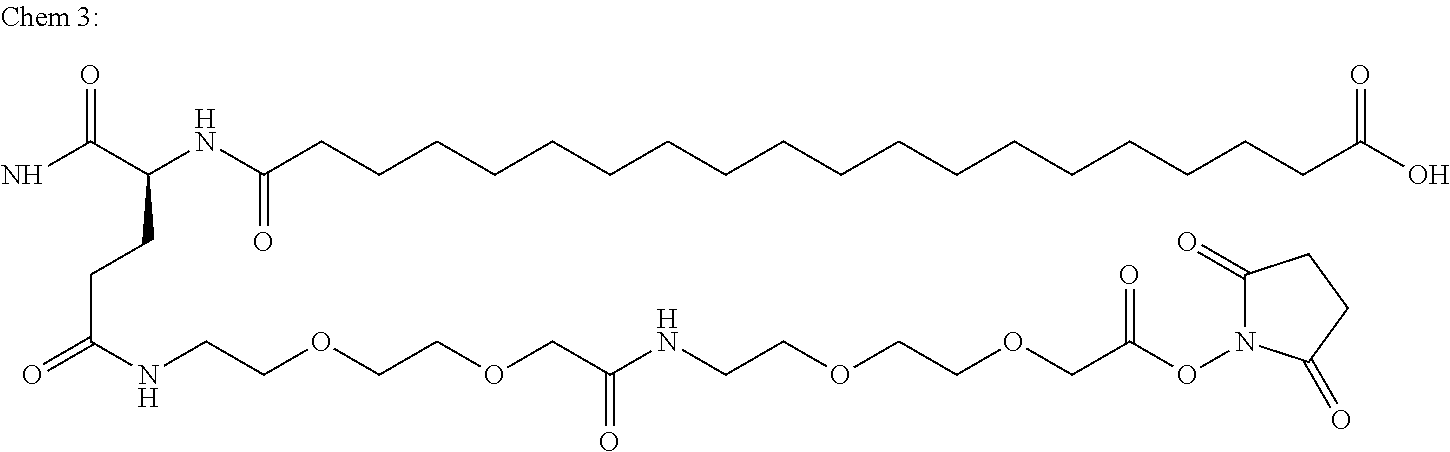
NC(C(NC(=O)CCCCCCCCCCCCCCCCCCC(O)=O)CCC(=O)NCCOCCOCC(NCCOCCOCC(ON1C(=O)CCC1=O)=O)=O)=O
